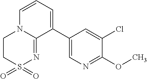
C1S(=O)(=O)N=C2N(C1)C=CC=C2C1=CN=C(OC)C(Cl)=C1
